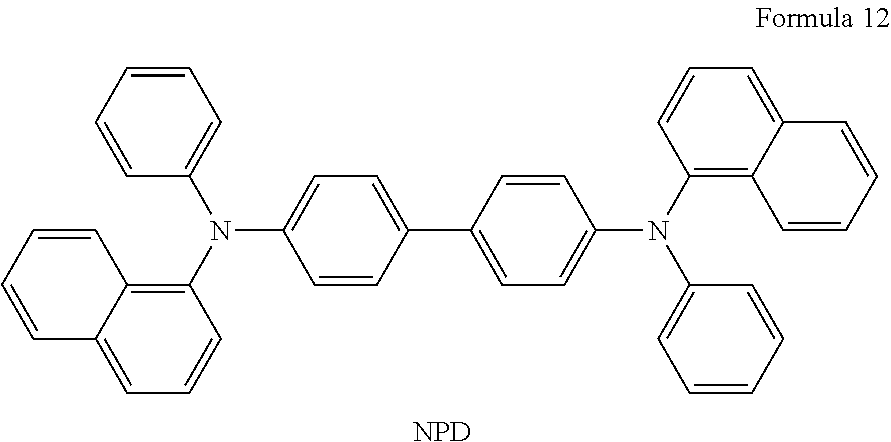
[NPD].N(C1=CC=C(C2=CC=C(N(C3=C4C(=CC=C3)C=CC=C4)C3=CC=CC=C3)C=C2)C=C1)(C1=C2C(=CC=C1)C=CC=C2)C1=CC=CC=C1
